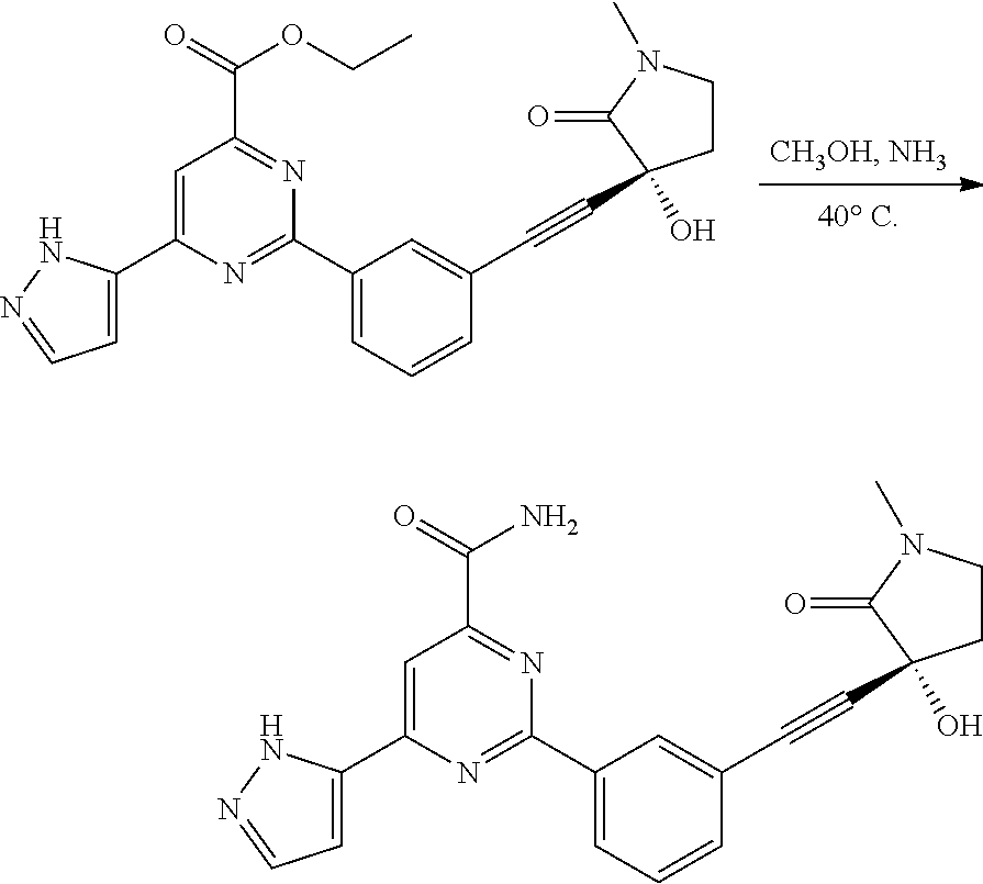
C1=C(C2=NC(C3=CC=NN3)=CC(C(=O)N)=N2)C=C(C#CC2(O)CCN(C)C2=O)C=C1.C1=C(C2=NC(C3=CC=NN3)=CC(C(=O)OCC)=N2)C=C(C#CC2(O)CCN(C)C2=O)C=C1
